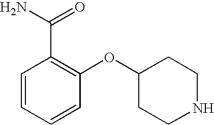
C1(OC2CCNCC2)=C(C(N)=O)C=CC=C1
